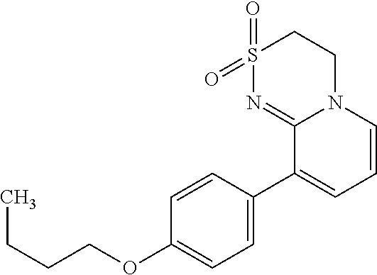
C1=C(C2=CC=CN3C2=NS(=O)(=O)CC3)C=CC(OCCCC)=C1
